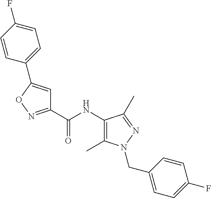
C1=CC(F)=CC=C1C1=CC(C(NC2=C(C)N(CC3=CC=C(F)C=C3)N=C2C)=O)=NO1
